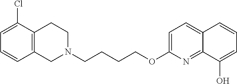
C1N(CCCCOC2=CC=C3C(=N2)C(O)=CC=C3)CCC2=C1C=CC=C2Cl
